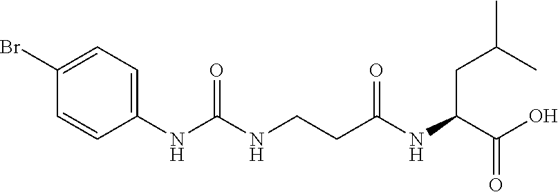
C1(Br)=CC=C(NC(NCCC(NC(CC(C)C)C(=O)O)=O)=O)C=C1
